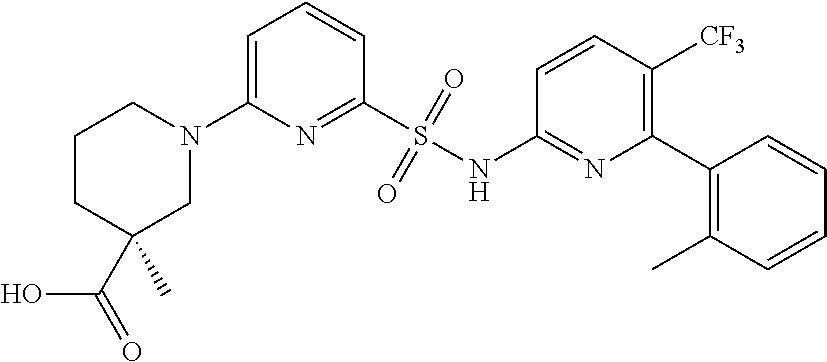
C1=C(N2CCCC(C(=O)O)(C)C2)N=C(S(NC2=NC(C3=C(C)C=CC=C3)=C([CF3])C=C2)(=O)=O)C=C1
